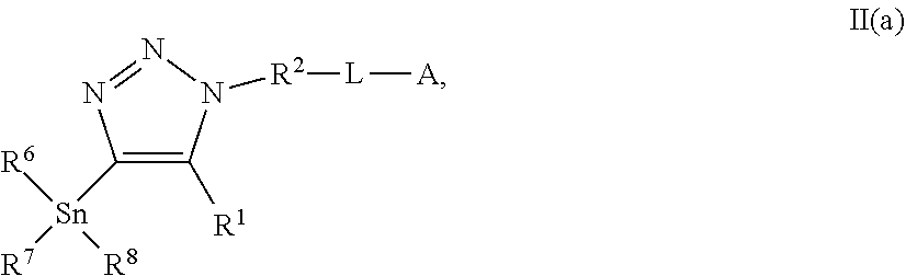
C1([Sn]([R7])([R6])[R8])=C([R1])N([R2][L][A])N=N1
